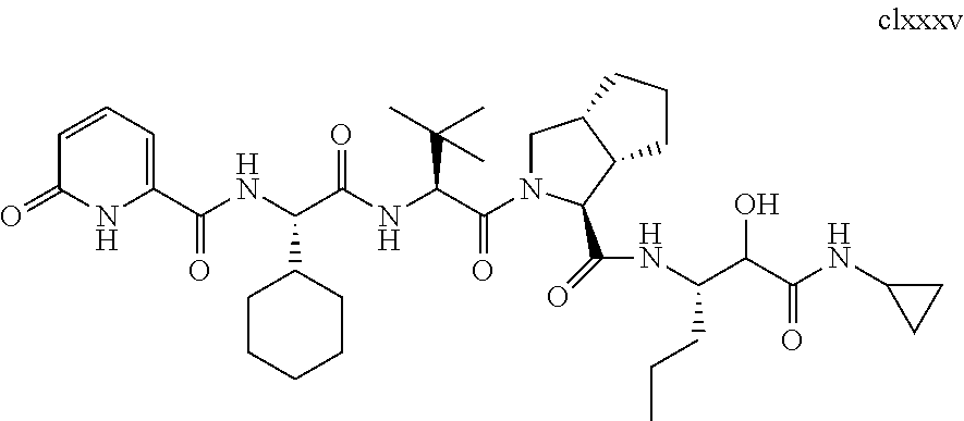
C(NC(C(NC(C(=O)N1CC2C(C1C(=O)NC(C(C(NC1CC1)=O)O)CCC)CCC2)C(C)(C)C)=O)C1CCCCC1)(C1=CC=CC(=O)N1)=O
